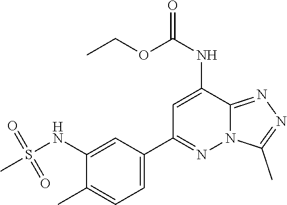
C1(C)=CC=C(C2=NN3C(=NN=C3C)C(NC(=O)OCC)=C2)C=C1NS(C)(=O)=O
